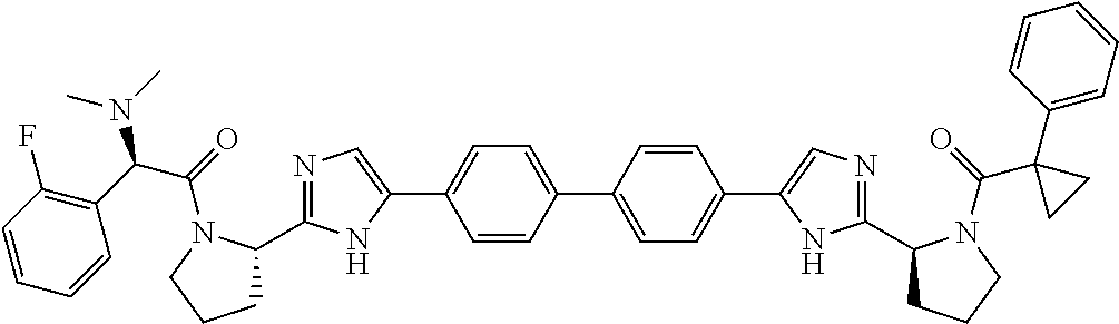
C1(C2=NC=C(C3=CC=C(C4=CC=C(C5=CN=C(C6CCCN6C(=O)C6(C7=CC=CC=C7)CC6)N5)C=C4)C=C3)N2)CCCN1C(=O)C(N(C)C)C1=C(F)C=CC=C1
